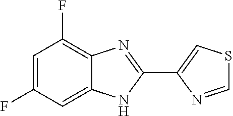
C1=C(F)C=C2C(=C1F)N=C(C1=CSC=N1)N2
